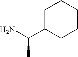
C1CCCC(C(N)C)C1
